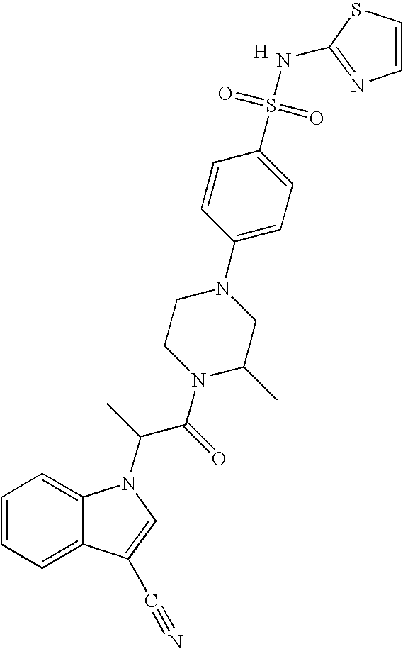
C1=CC=C2C(=C1)N(C(C(N1C(C)CN(C3=CC=C(S(=O)(=O)NC4=NC=CS4)C=C3)CC1)=O)C)C=C2C#N.[H]
